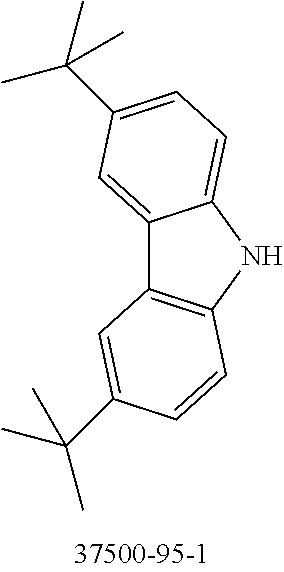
C12=CC(C(C)(C)C)=CC=C1NC1=C2C=C(C(C)(C)C)C=C1
